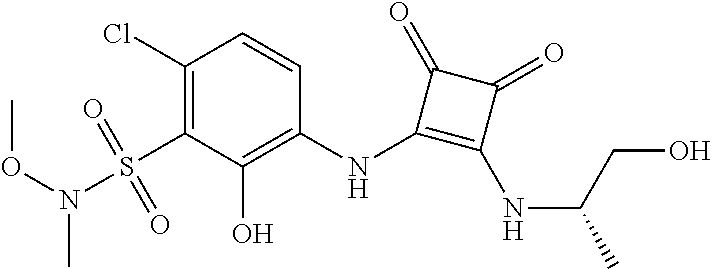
C1(Cl)=C(S(=O)(=O)N(C)OC)C(O)=C(NC2=C(NC(C)CO)C(=O)C2=O)C=C1
